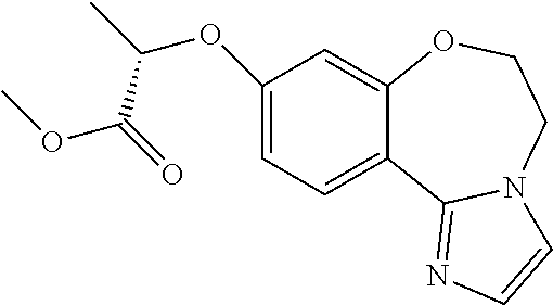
C1(OC(C)C(=O)OC)=CC=C2C(=C1)OCCN1C2=NC=C1
